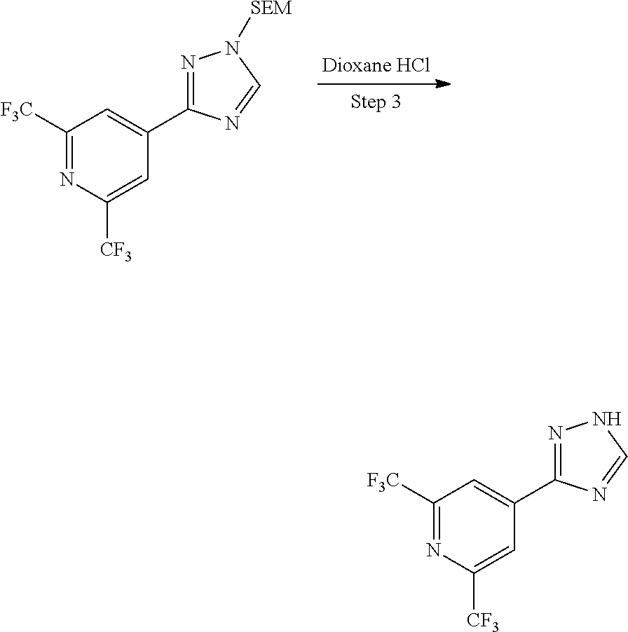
C1([F3C])=NC([CF3])=CC(C2=NN([SEM])C=N2)=C1.C1([F3C])=NC([CF3])=CC(C2=NNC=N2)=C1
